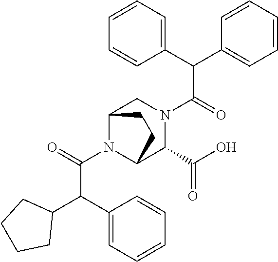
C1(C(C2=CC=CC=C2)C(=O)N2CC3N(C(=O)C(C4=CC=CC=C4)C4CCCC4)C(C2C(O)=O)CC3)=CC=CC=C1
